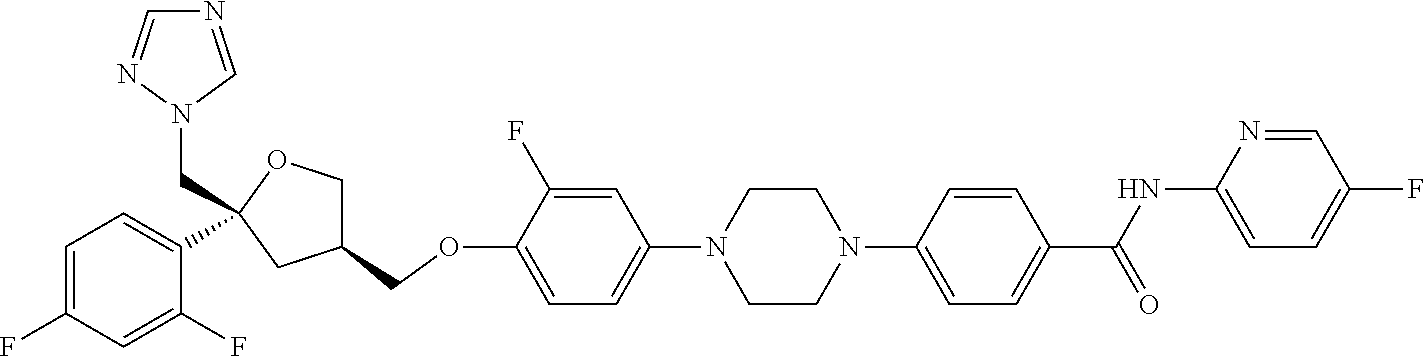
C1=C(F)C(OCC2COC(CN3C=NC=N3)(C3=CC=C(F)C=C3F)C2)=CC=C1N1CCN(C2=CC=C(C(NC3=CC=C(F)C=N3)=O)C=C2)CC1
